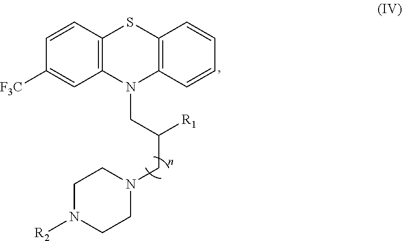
C1=CC2=C(C=C1[F3C])N(CC(CN1CCN([R2])CC1)[R1])C1=C(S2)C=CC=C1
